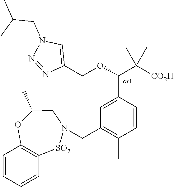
C1=C(C(OCC2=CN(CC(C)C)N=N2)C([CO2H])(C)C)C=CC(C)=C1CN1[SO2]C2=C(C=CC=C2)OC(C)C1
